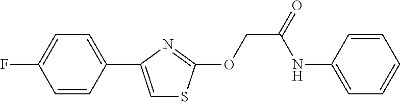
C1=CC(C2=CSC(OCC(NC3=CC=CC=C3)=O)=N2)=CC=C1F
